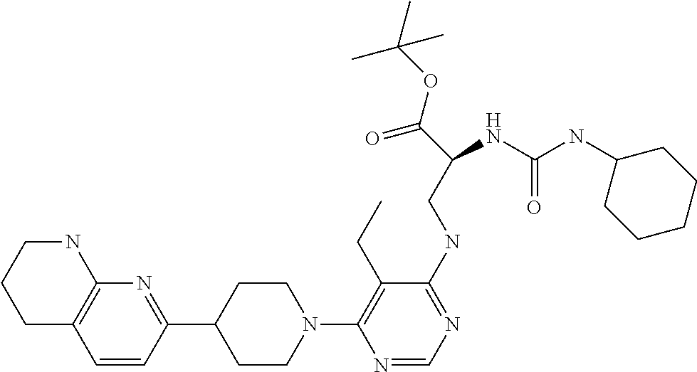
C1C2=C(NCC1)N=C(C1CCN(C3=C(CC)C(NCC(C(=O)OC(C)(C)C)NC(=O)NC4CCCCC4)=NC=N3)CC1)C=C2
